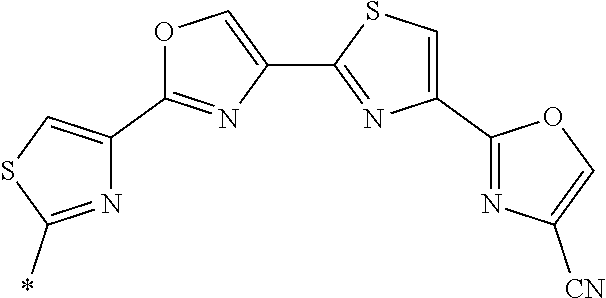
C1(C2=NC(C3=NC([CN])=CO3)=CS2)=COC(C2=CSC(*)=N2)=N1
